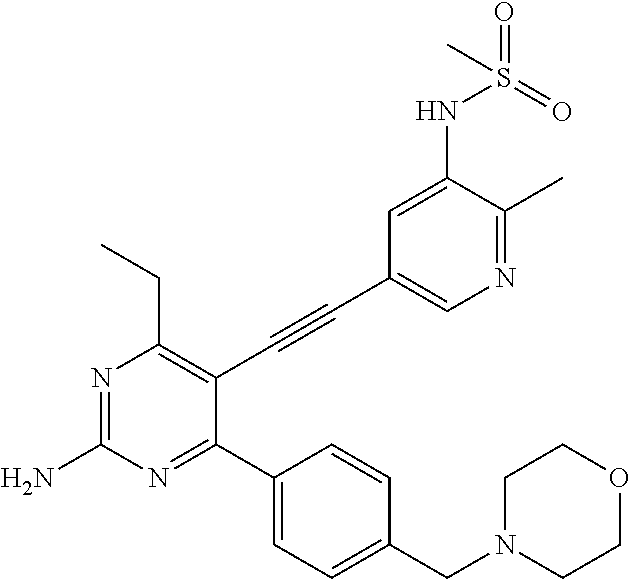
N1=C(C)C(NS(=O)(=O)C)=CC(C#CC2=C(CC)N=C(N)N=C2C2=CC=C(CN3CCOCC3)C=C2)=C1
